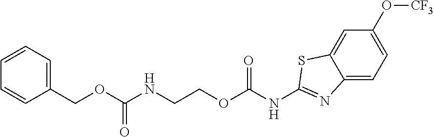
C12=CC=C(O[CF3])C=C1SC(NC(OCCNC(OCC1=CC=CC=C1)=O)=O)=N2
